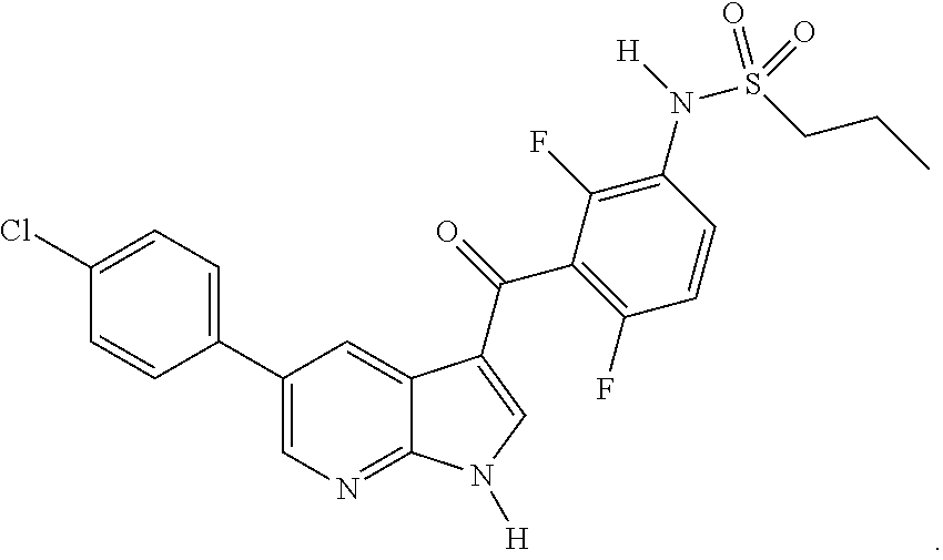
C1(Cl)=CC=C(C2=CN=C3C(=C2)C(C(C2=C(F)C=CC(N(S(CCC)(=O)=O)[H])=C2F)=O)=CN3[H])C=C1
